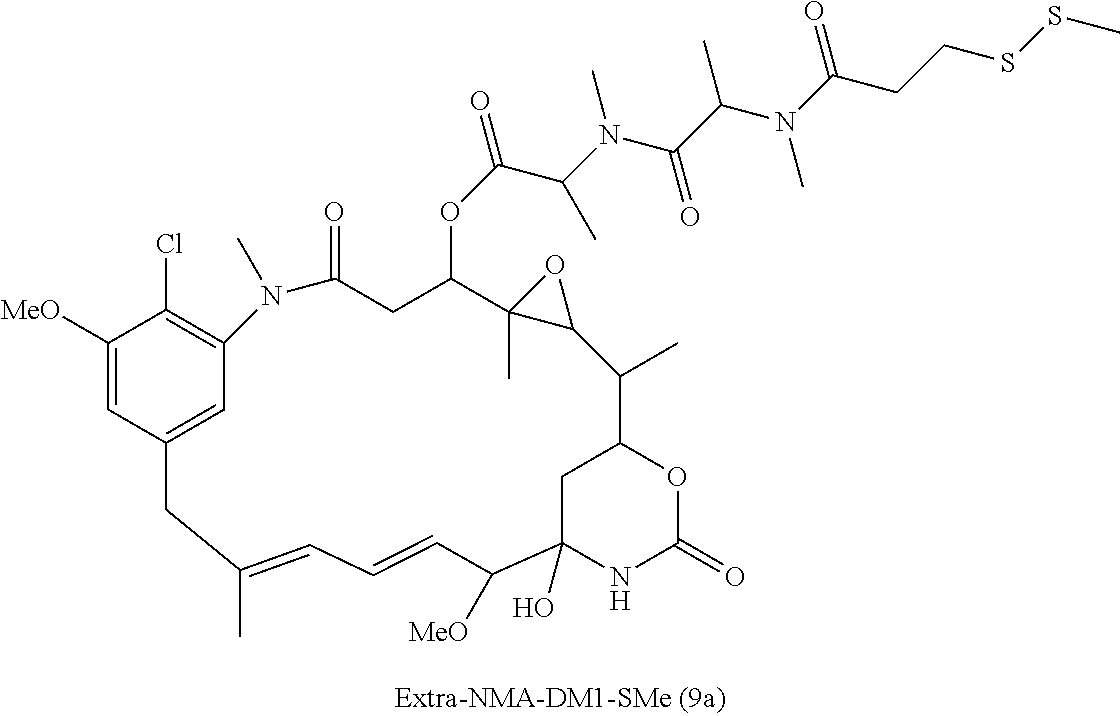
C1([MeO])=CC2=CC(=C1Cl)N(C)C(=O)CC(OC(=O)C(C)N(C)C(=O)C(N(C(CCSSC)=O)C)C)C1(C)C(O1)C(C)C1OC(=O)NC(O)(C1)C([MeO])C=CC=C(C)C2
